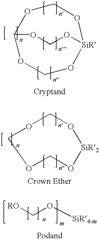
O1CO[SiR]2OCOC1OCO2.O1CO[SiR2]OCOC1.[RO]CO[SiR4-m]
